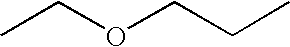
C(C)OCCC
